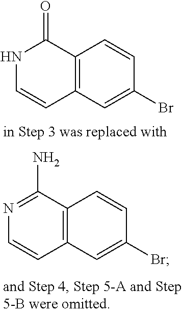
N1C=CC2=C(C1=O)C=CC(Br)=C2.N1=C(N)C2=C(C=C1)C=C(Br)C=C2
